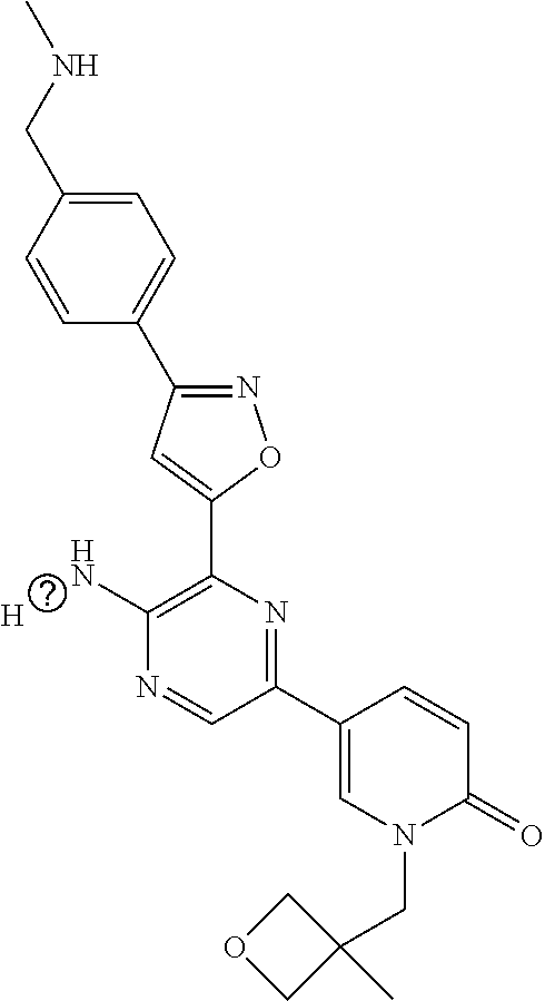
C1=CC(CNC)=CC=C1C1=NOC(C2=C(N)N=CC(C3=CN(CC4(C)COC4)C(=O)C=C3)=N2)=C1.[H]
